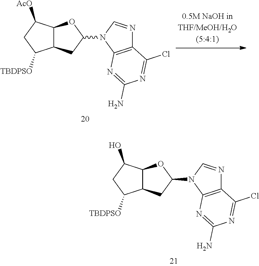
C12C(C(O)CC1[TBDPSO])OC(N1C3=C(N=C1)C(Cl)=NC(N)=N3)C2.C12C(C([AcO])CC1[TBDPSO])OC(N1C3=C(N=C1)C(Cl)=NC(N)=N3)C2
